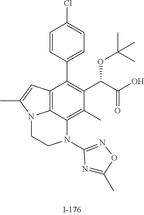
C1=CC(C2=C(C(C(O)=O)OC(C)(C)C)C(C)=C3C4=C2C=C(C)N4CCN3C2=NOC(C)=N2)=CC=C1Cl
